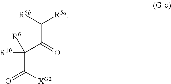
[R5b]C([R5a])C(=O)C([R6])(C([XG2])=O)[R10]
